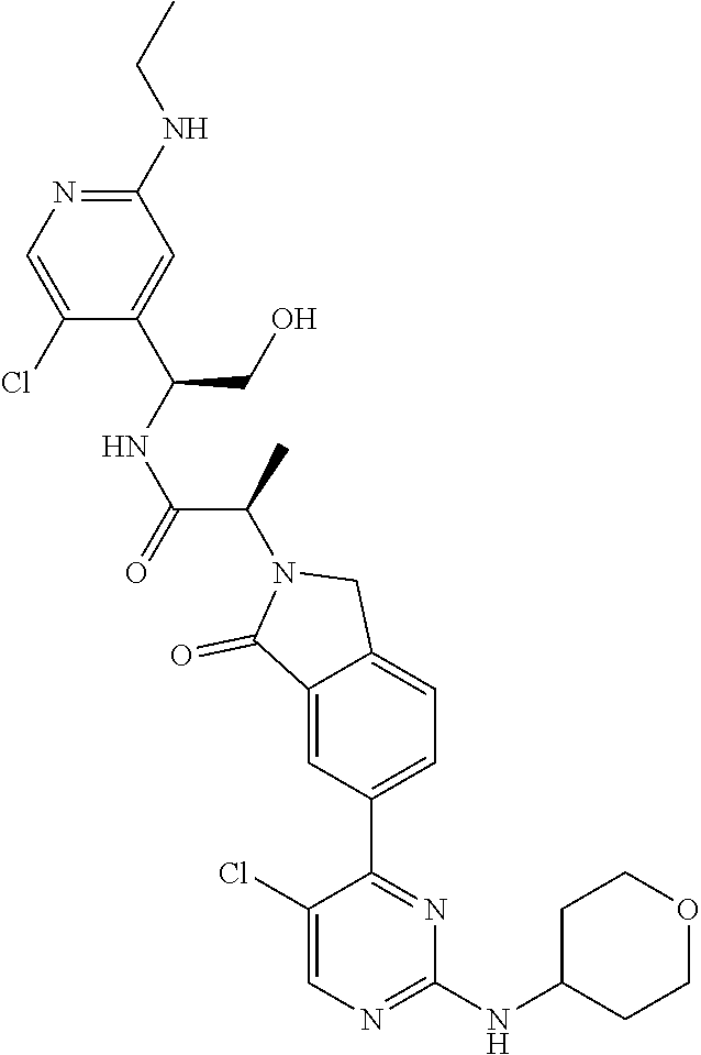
C12=CC(C3=NC(NC4CCOCC4)=NC=C3Cl)=CC=C1CN(C(C)C(NC(CO)C1=CC(NCC)=NC=C1Cl)=O)C2=O
